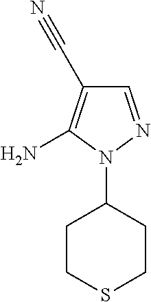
C1CSCCC1N1N=CC(C#N)=C1N
